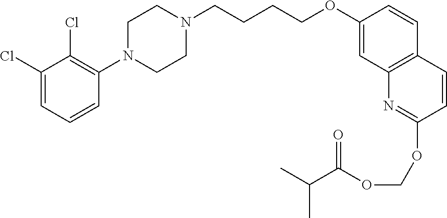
C1(Cl)=CC=CC(N2CCN(CCCCOC3=CC4=C(C=C3)C=CC(OCOC(C(C)C)=O)=N4)CC2)=C1Cl
